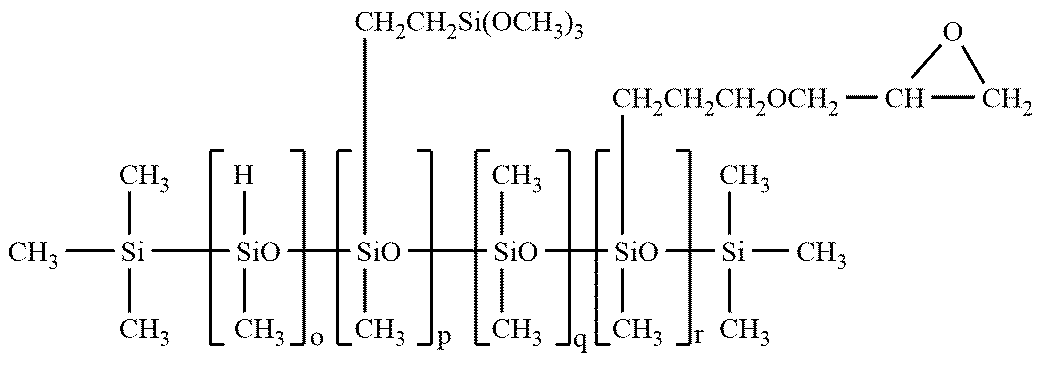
C[Si](C)(C)[SiO]([SiO]([SiO]([SiO]([Si](C)(C)C)(C)[CH2CH2CH2OCH2]C1CO1)(C)C)(C)[CH2CH2Si(OCH3)3])([H])C
